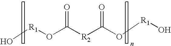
O[R1]OC([R2]C(=O)O[R1]O)=O
